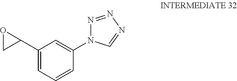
C1(C2OC2)=CC=CC(N2N=NN=C2)=C1
